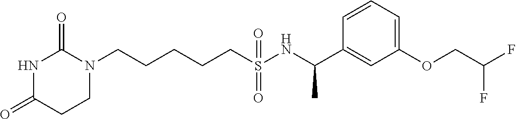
C(CCCS(NC(C1=CC(OCC(F)F)=CC=C1)C)(=O)=O)CN1C(=O)NC(=O)CC1
